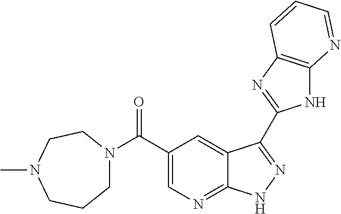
C(C1=CN=C2C(=C1)C(C1=NC3=C(N1)N=CC=C3)=NN2)(N1CCCN(C)CC1)=O
